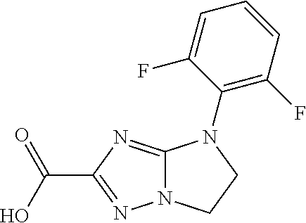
C12=NC(C(O)=O)=NN1CCN2C1=C(F)C=CC=C1F
